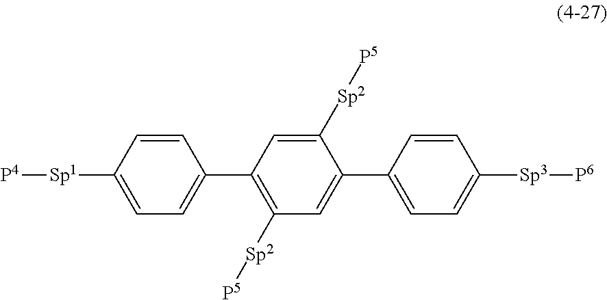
C1=CC([Sp1][P4])=CC=C1C1=C([Sp2][P5])C=C(C2=CC=C([Sp3][P6])C=C2)C([Sp2][P5])=C1
